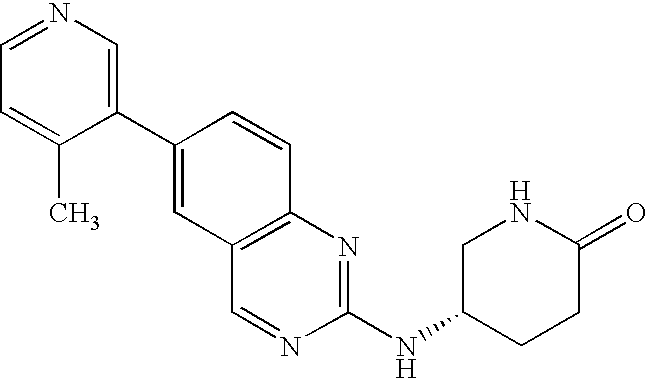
C1=NC=C(C2=CC3=C(C=C2)N=C(NC2CCC(=O)NC2)N=C3)C(C)=C1
